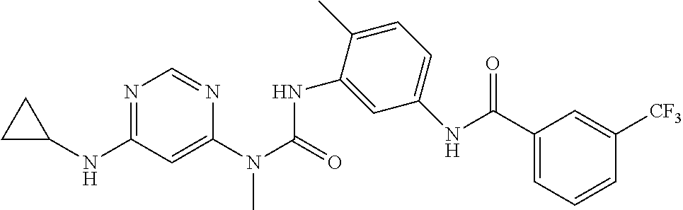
C1(NC2=NC=NC(N(C(=O)NC3=CC(NC(C4=CC=CC([CF3])=C4)=O)=CC=C3C)C)=C2)CC1
